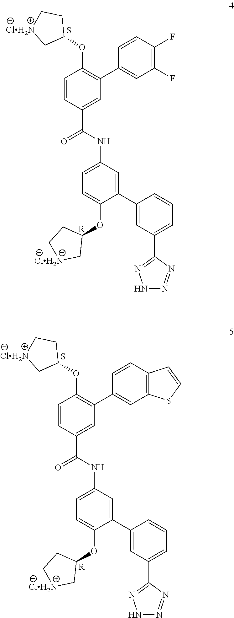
C1(C2=CC(C3=NNN=N3)=CC=C2)=CC(NC(C2=CC(C3=CC(F)=C(F)C=C3)=C(OC3CC[ClH2N]C3)C=C2)=O)=CC=C1OC1CC[ClH2N]C1.S.[R].C1(C2=CC(C3=NNN=N3)=CC=C2)=CC(NC(C2=CC(C3=CC4=C(C=C3)C=CS4)=C(OC3CC[ClH2N]C3)C=C2)=O)=CC=C1OC1CC[ClH2N]C1.S.[R]
